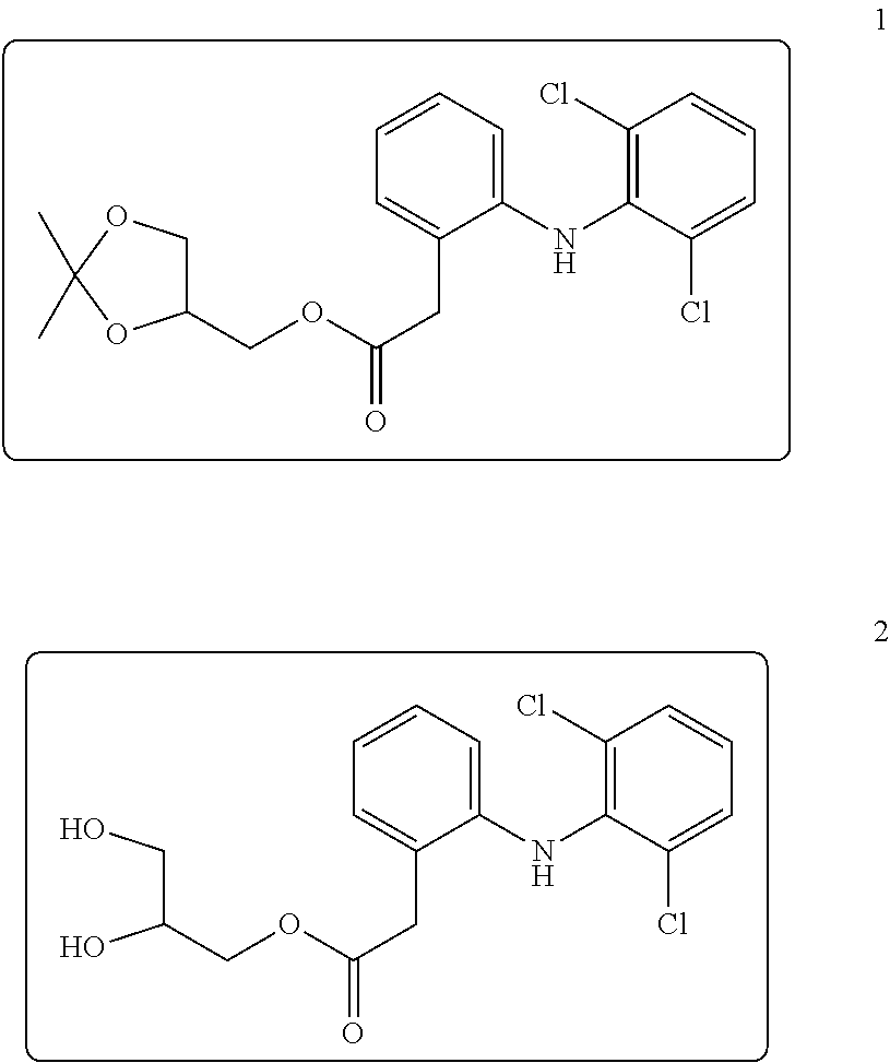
C1(COC(CC2=CC=CC=C2NC2=C(Cl)C=CC=C2Cl)=O)COC(C)(C)O1.C(CO)(O)COC(CC1=CC=CC=C1NC1=C(Cl)C=CC=C1Cl)=O
